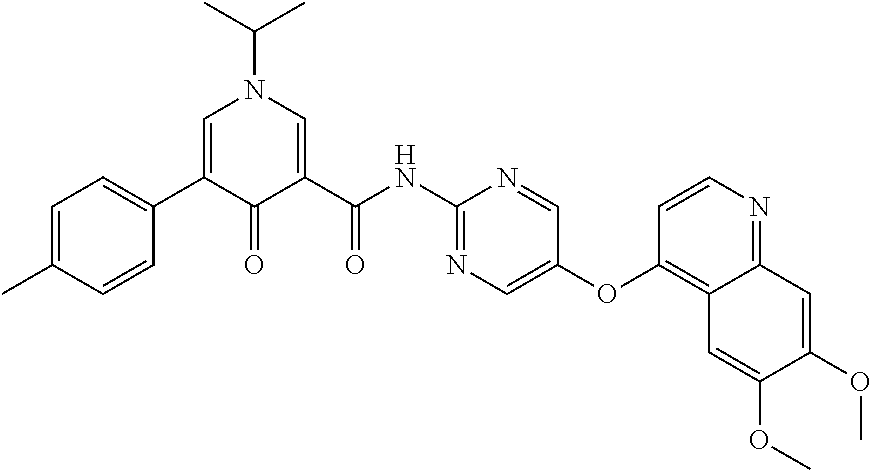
C1=C(C2=CC=C(C)C=C2)C(=O)C(C(NC2=NC=C(OC3=C4C(=NC=C3)C=C(OC)C(OC)=C4)C=N2)=O)=CN1C(C)C
